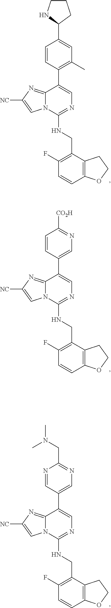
C12=C(C(CNC3=NC=C(C4=C(C)C=C(C5CCCN5)C=C4)C4=NC([NC])=CN34)=C(F)C=C1)CCO2.C12=C(C(CNC3=NC=C(C4=CN=C([CO2H])C=C4)C4=NC([NC])=CN34)=C(F)C=C1)CCO2.C12=C(C(CNC3=NC=C(C4=CN=C(CN(C)C)N=C4)C4=NC([NC])=CN34)=C(F)C=C1)CCO2
